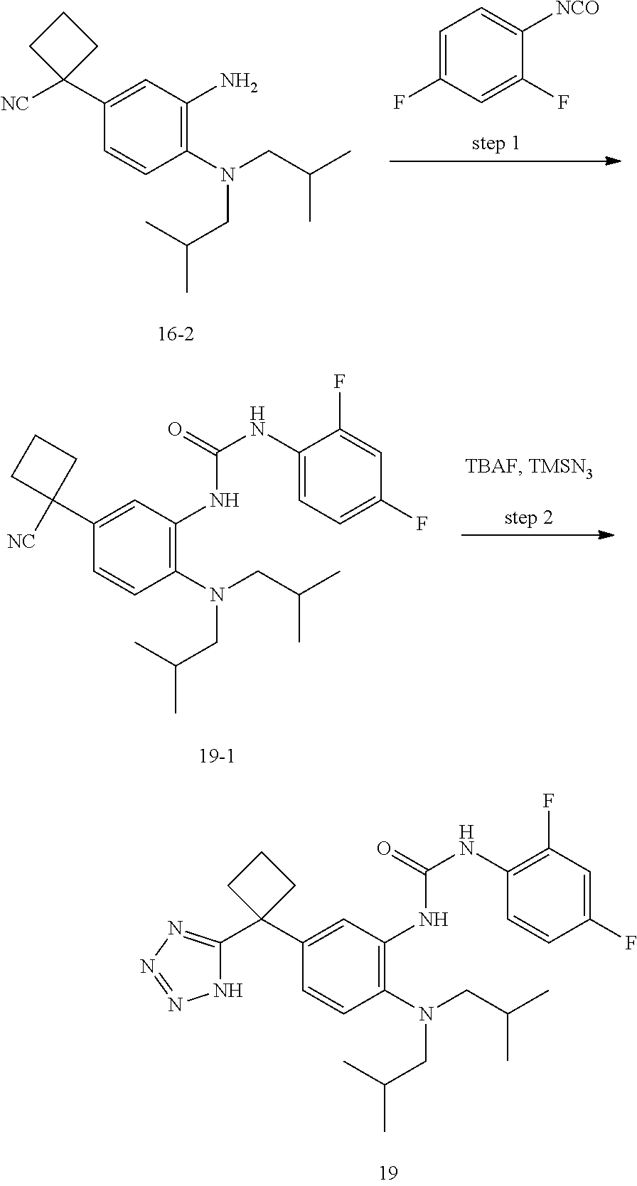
C1(C2(C3=NN=NN3)CCC2)=CC(NC(NC2=C(F)C=C(F)C=C2)=O)=C(N(CC(C)C)CC(C)C)C=C1.C1=C(F)C=C(F)C([NCO])=C1.C1(C2([NC])CCC2)=CC(N)=C(N(CC(C)C)CC(C)C)C=C1.C1(C2([NC])CCC2)=CC(NC(NC2=CC=C(F)C=C2F)=O)=C(N(CC(C)C)CC(C)C)C=C1
